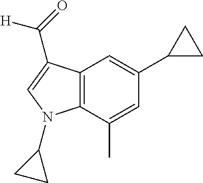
C12=C(C(C)=CC(C3CC3)=C1)N(C1CC1)C=C2C(=O)[H]
